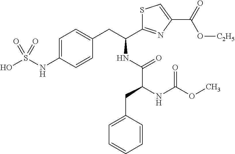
C1=C(NS(O)(=O)=O)C=CC(CC(C2=NC(C(O[C2H5])=O)=CS2)NC(C(CC2=CC=CC=C2)NC(OC)=O)=O)=C1
